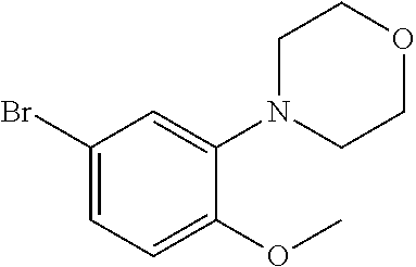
C1(Br)=CC=C(OC)C(N2CCOCC2)=C1
